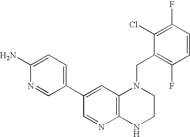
C12=C(NCCN1CC1=C(F)C=CC(F)=C1Cl)N=CC(C1=CC=C(N)N=C1)=C2
